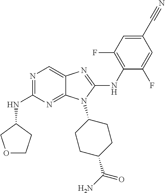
N1=C(NC2COCC2)N=C2C(=C1)N=C(NC1=C(F)C=C(C#N)C=C1F)N2C1CCC(C(N)=O)CC1
